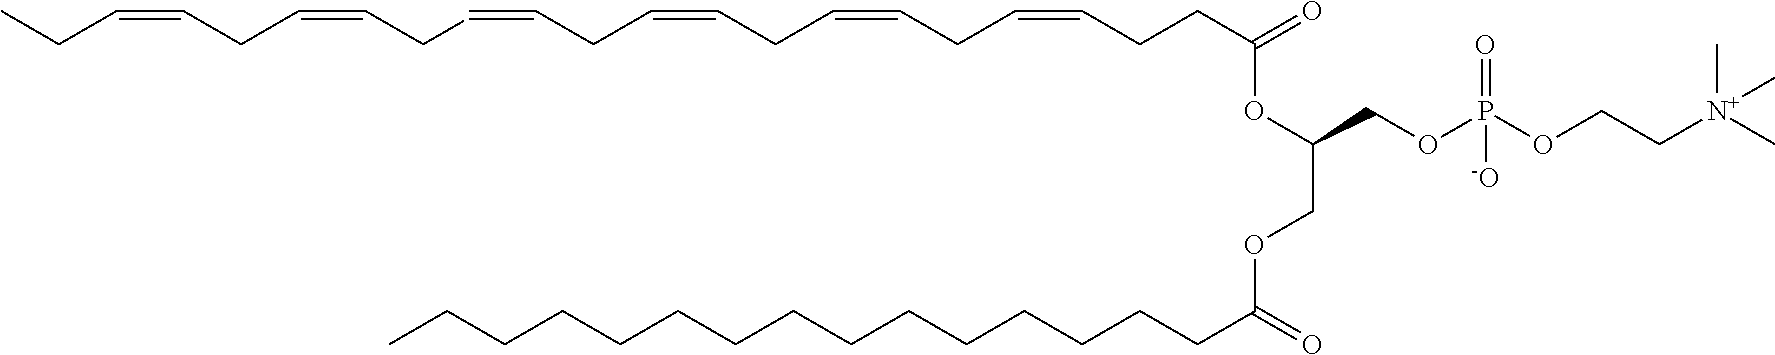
CCC=CCC=CCC.C=CCC=CCC=CCC=CCCC(=O)OC(COC(CCCCCCCCCCCCCCC)=O)COP(OCC[N+](C)(C)C)(=O)[-O]
